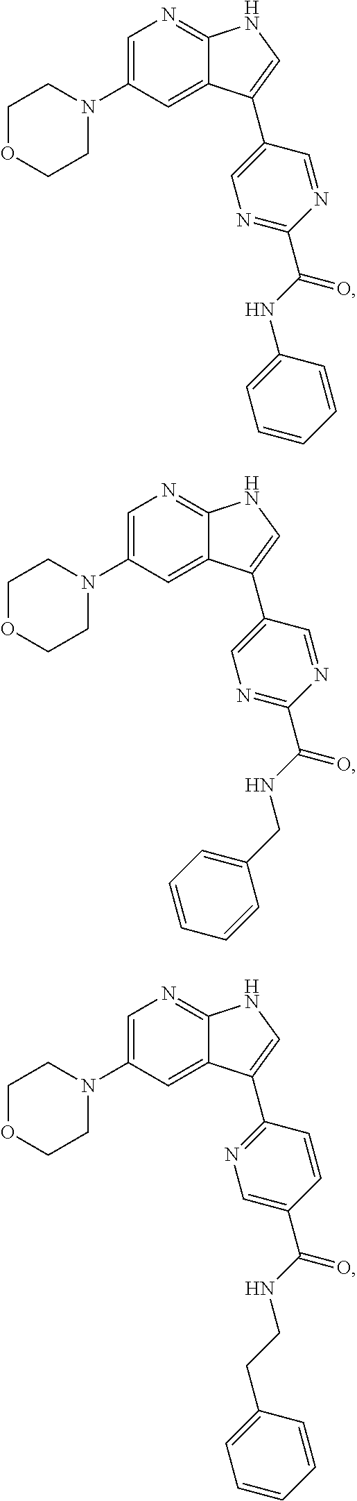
C1=C(N2CCOCC2)C=C2C(=N1)NC=C2C1=CN=C(C(NC2=CC=CC=C2)=O)N=C1.C1=C(N2CCOCC2)C=C2C(=N1)NC=C2C1=CN=C(C(NCC2=CC=CC=C2)=O)N=C1.C1=C(N2CCOCC2)C=C2C(=N1)NC=C2C1=NC=C(C(NCCC2=CC=CC=C2)=O)C=C1
